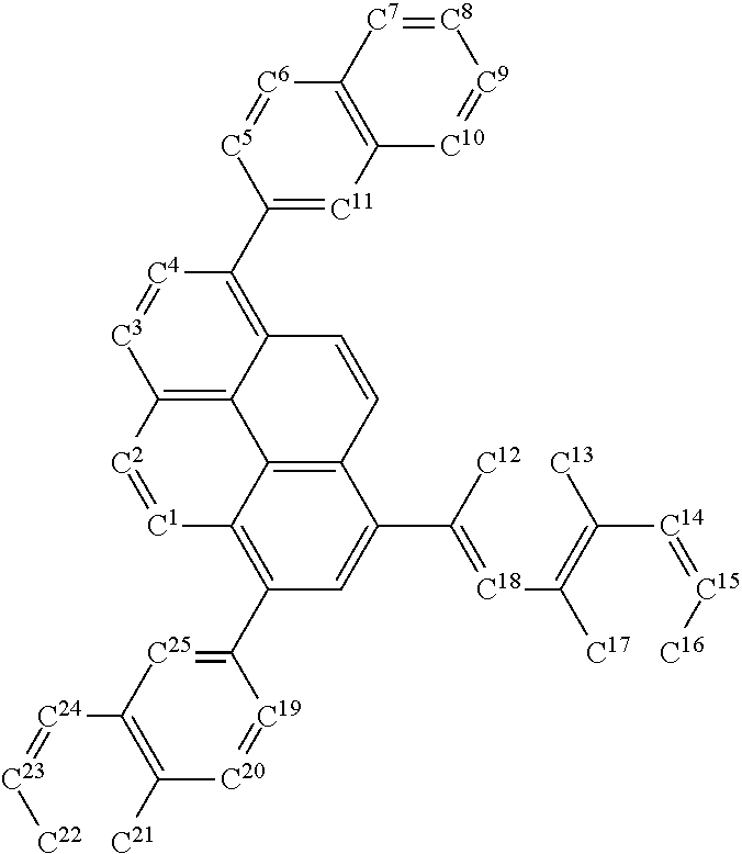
[C6]1=[C5]C(C2=C3C4=C([C3]=[C4]2)[C2]=[C1]C2=C(C5=[C25]C([C24]=[C23][C22])=C([C21])[C20]=[C19]5)C=C(C([C12])=[C18]C(=C([C13])[C14]=[C15][C16])[C17])C(=C42)C=C3)=[C11]C2=C1[C7]=[C8][C9]=[C10]2
